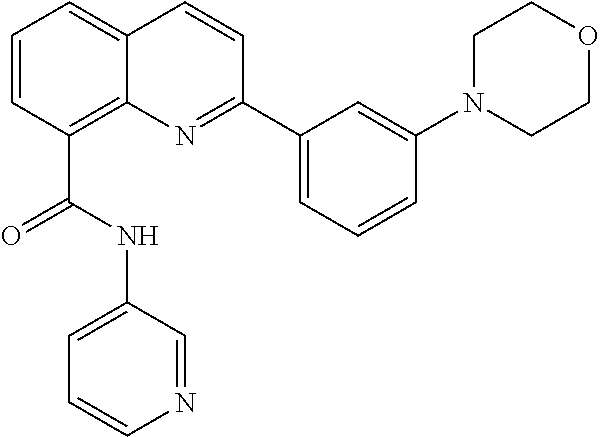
C1=CC(C(NC2=CC=CN=C2)=O)=C2C(=C1)C=CC(C1=CC=CC(N3CCOCC3)=C1)=N2
